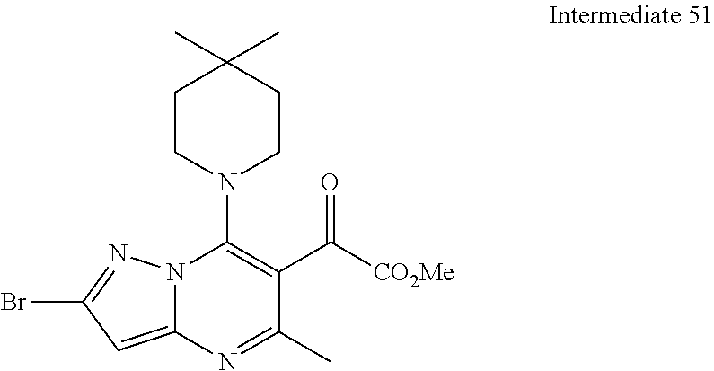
N12C(=CC(Br)=N1)N=C(C)C(C([CO2Me])=O)=C2N1CCC(C)(C)CC1
